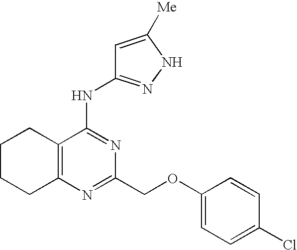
C1CCC2=C(C1)C(NC1=NNC([Me])=C1)=NC(COC1=CC=C(Cl)C=C1)=N2
